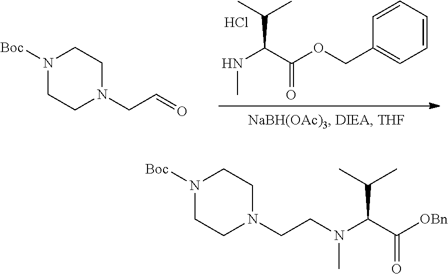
N1([Boc])CCN(CC=O)CC1.N(C(C(OCC1=CC=CC=C1)=O)C(C)C)C.Cl.C(CN(C(C([OBn])=O)C(C)C)C)N1CCN([Boc])CC1
